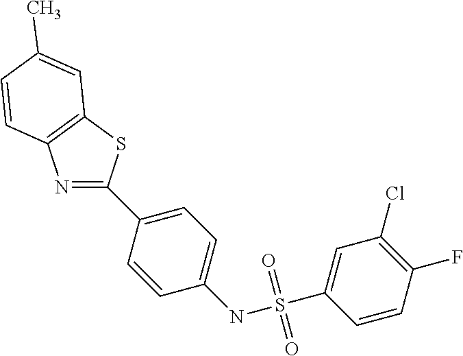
C1=CC(C2=NC3=C(S2)C=C(C)C=C3)=CC=C1NS(C1=CC(Cl)=C(F)C=C1)(=O)=O
